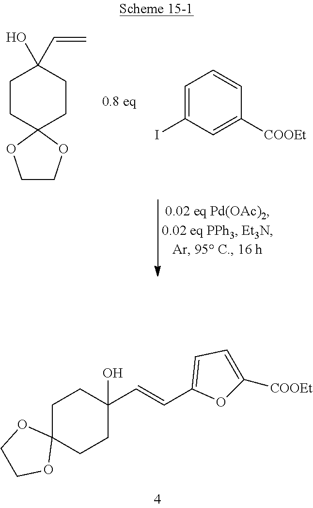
C1C2(CCC(C=CC3=CC=C([COOEt])O3)(O)C1)OCCO2.C1CC2(CCC1(O)C=C)OCCO2.C1=C(I)C=C([COOEt])C=C1
